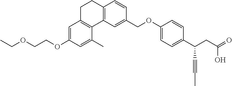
CCOCCOC1=CC2=C(C(C)=C1)C1=C(CC2)C=CC(COC2=CC=C(C(CC(=O)O)C#CC)C=C2)=C1
